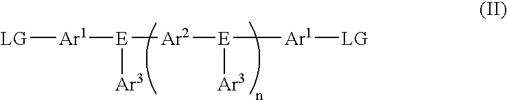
[LG][Ar1][E]([Ar3])[Ar2][E]([Ar3])[Ar1][LG]
